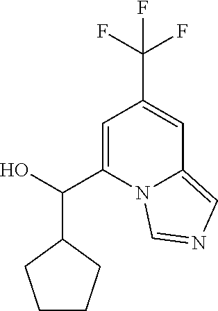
C1(C(O)C2=CC(C(F)(F)F)=CC3=CN=CN23)CCCC1
